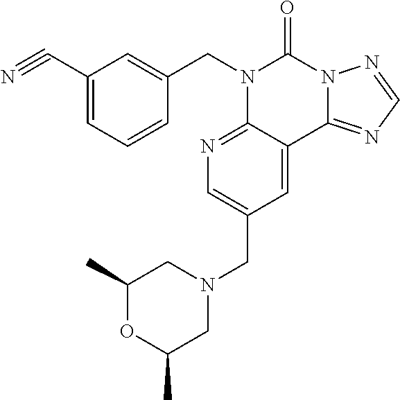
C1=C(C#N)C=C(CN2C3=NC=C(CN4CC(C)OC(C)C4)C=C3C3=NC=NN3C2=O)C=C1
